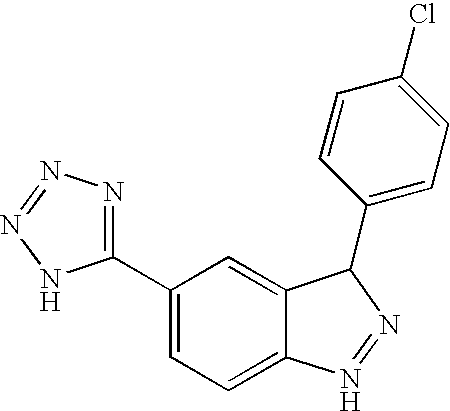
C1=C(C2=NN=NN2)C=C2C(=C1)N=NC2C1=CC=C(Cl)C=C1
